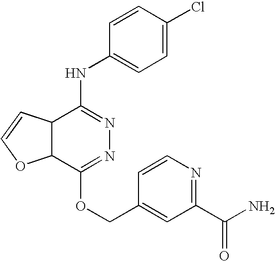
C12C(C(NC3=CC=C(Cl)C=C3)=NN=C1OCC1=CC(C(N)=O)=NC=C1)C=CO2
